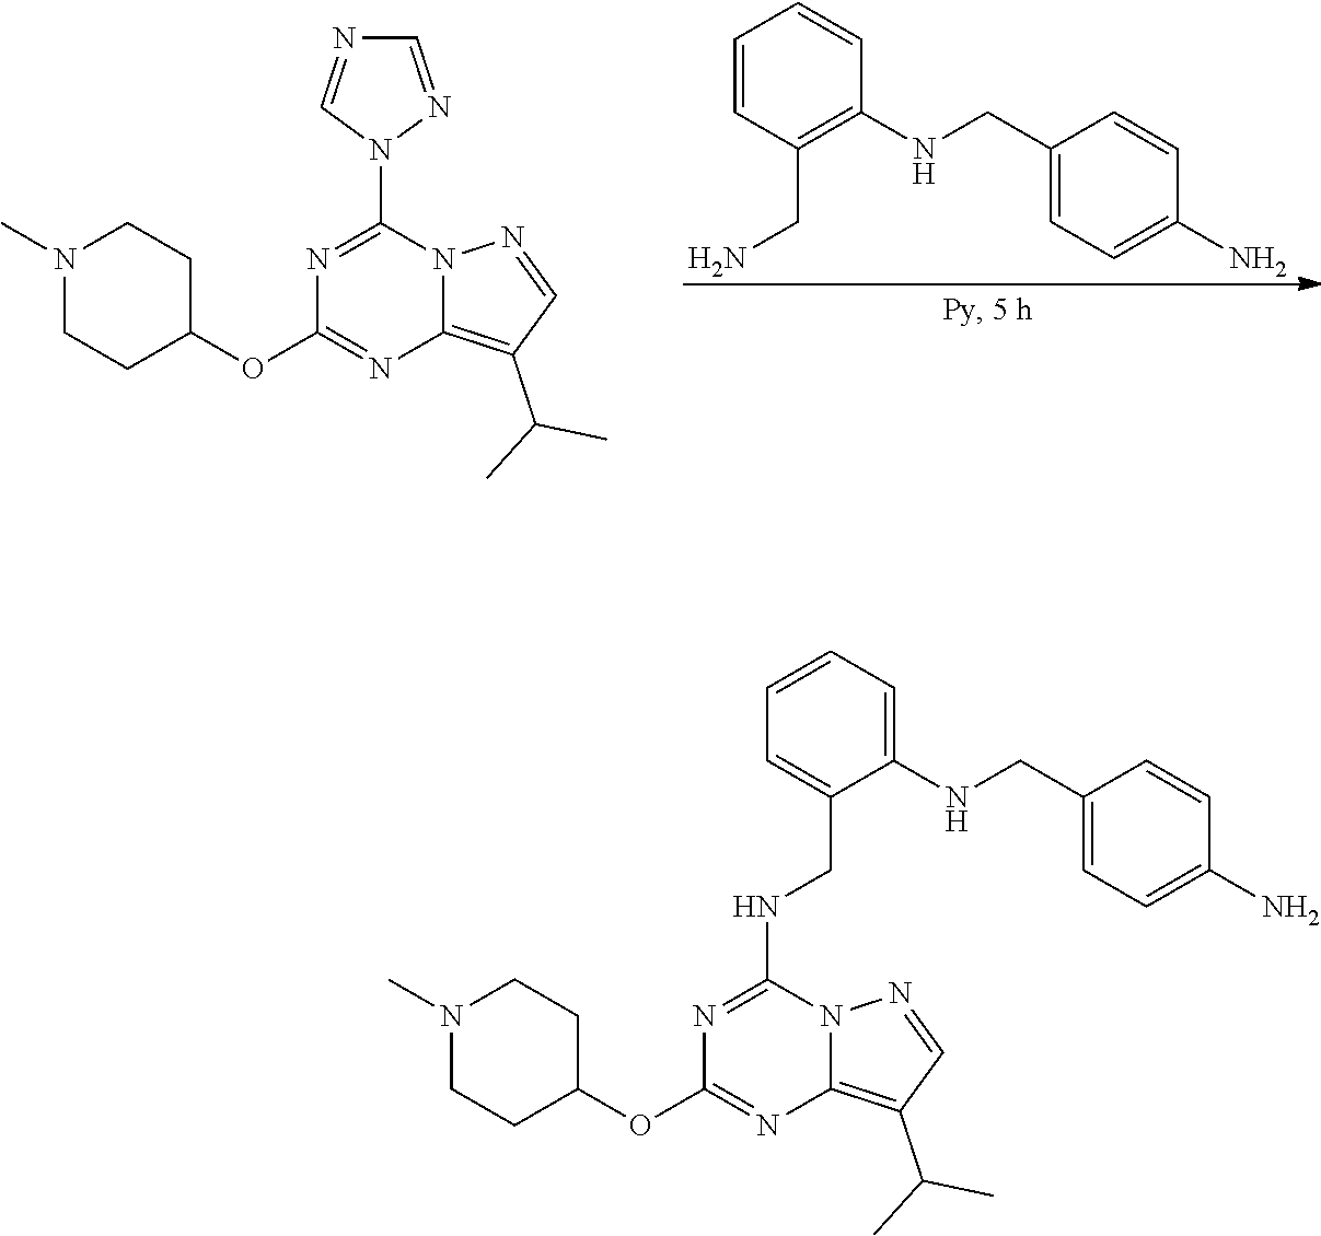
C12=C(C(C)C)C=NN1C(N1N=CN=C1)=NC(OC1CCN(C)CC1)=N2.C1=CC(CN)=C(NCC2=CC=C(N)C=C2)C=C1.C12=C(C(C)C)C=NN1C(NCC1=CC=CC=C1NCC1=CC=C(N)C=C1)=NC(OC1CCN(C)CC1)=N2
